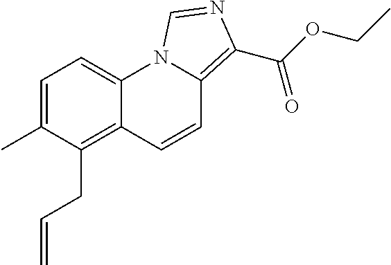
C1=C(C)C(CC=C)=C2C(=C1)N1C(=C(C(OCC)=O)N=C1)C=C2
